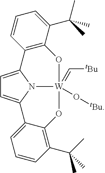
C1=C2N3C(=C1)C1=CC=CC(C(C)(C)C)=C1O[W]3(=C[tBu])(O[tBu])OC1=C2C=CC=C1C(C)(C)C
